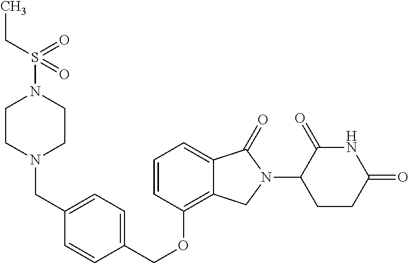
C(OC1=C2C(=CC=C1)C(=O)N(C1C(=O)NC(=O)CC1)C2)C1=CC=C(CN2CCN(S(=O)(CC)=O)CC2)C=C1
